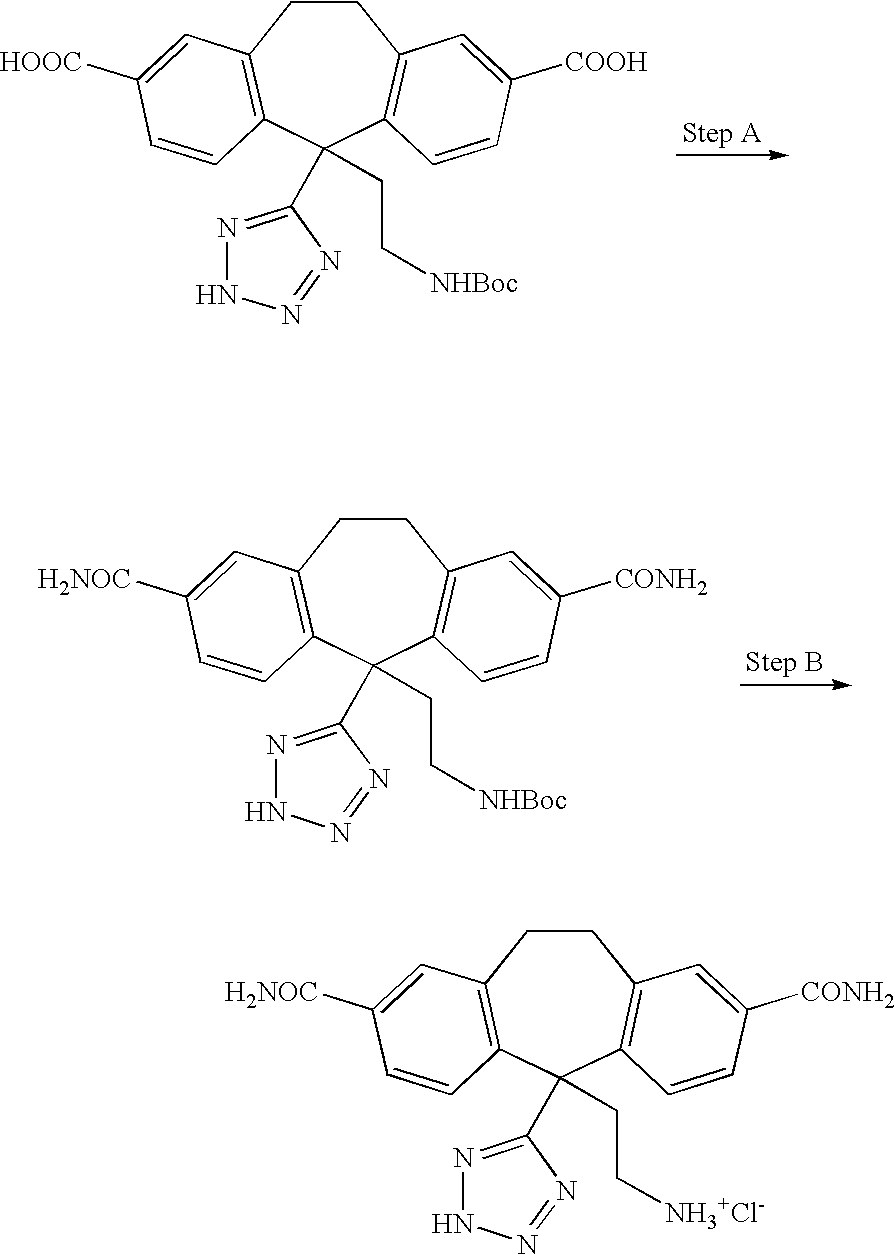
C1CC2=C(C(CC[NHBoc])(C3=NNN=N3)C3=C1C=C([COOH])C=C3)C=CC([HOOC])=C2.C1CC2=C(C(CC[NHBoc])(C3=NNN=N3)C3=C1C=C([CONH2])C=C3)C=CC([H2NOC])=C2.C1CC2=C(C(CC[NH3+Cl-])(C3=NNN=N3)C3=C1C=C([CONH2])C=C3)C=CC([H2NOC])=C2
